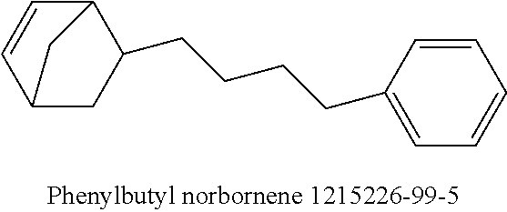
C12CC(CCCCC3=CC=CC=C3)C(C=C1)C2
